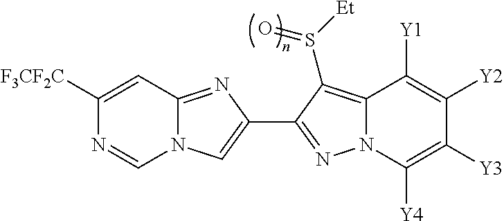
C1([F3CF2C])=CC2=NC(C3=NN4C(=C3S([Et])=O)C([Y1])=C([Y2])C([Y3])=C4[Y4])=CN2C=N1
